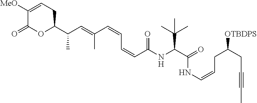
C1([MeO])=CCC(C(C)C=C(C)C=CC=CC(=O)NC(C(C)(C)C)C(=O)NC=CCC(CC#CC)[OTBDPS])OC1=O
